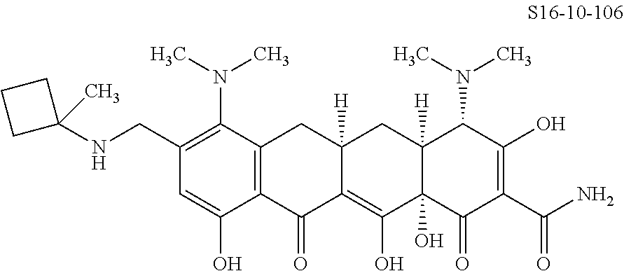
C12=C(C(N(C)C)=C(CNC3(C)CCC3)C=C1O)CC1([H])C(=C(O)C3(O)C([H])(C1)C(N(C)C)C(O)=C(C(N)=O)C3=O)C2=O
